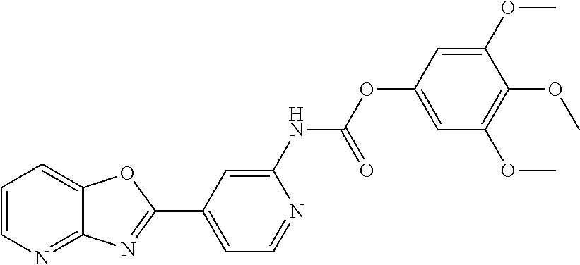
C1=CN=C2C(=C1)OC(C1=CC=NC(NC(OC3=CC(OC)=C(OC)C(OC)=C3)=O)=C1)=N2
